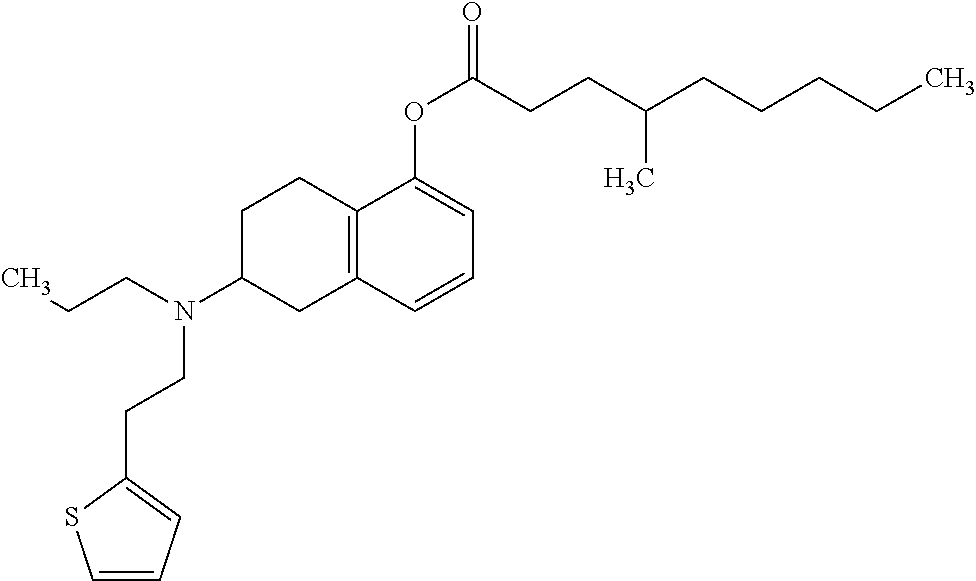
C1C2=C(CC(N(CCC)CCC3=CC=CS3)C1)C=CC=C2OC(CCC(CCCCC)C)=O
